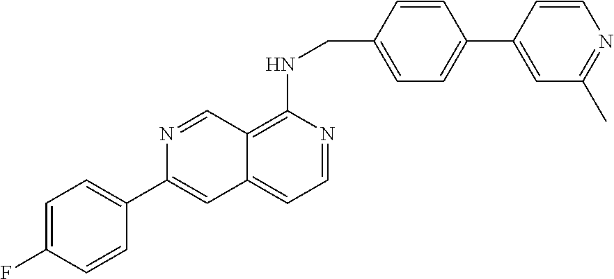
C12=C(NCC3=CC=C(C4=CC(C)=NC=C4)C=C3)N=CC=C1C=C(C1=CC=C(F)C=C1)N=C2
